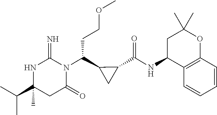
C(C1(C)NC(=N)N(C(C2CC2C(NC2C3=C(OC(C)(C)C2)C=CC=C3)=O)CCOC)C(=O)C1)(C)C
